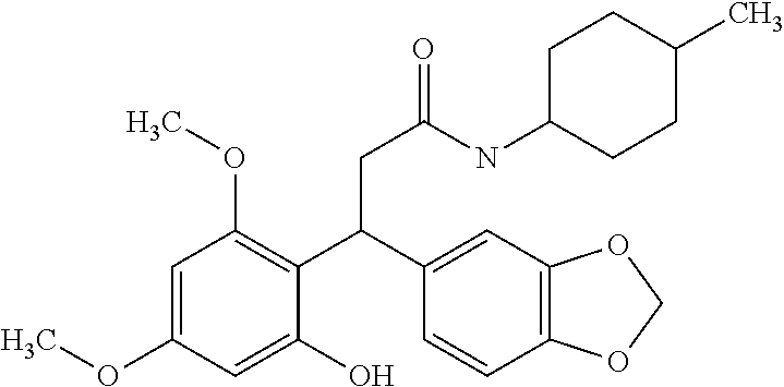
O=C(NC1CCC(C)CC1)CC(C1=C(OC)C=C(OC)C=C1O)C1=CC2=C(C=C1)OCO2
